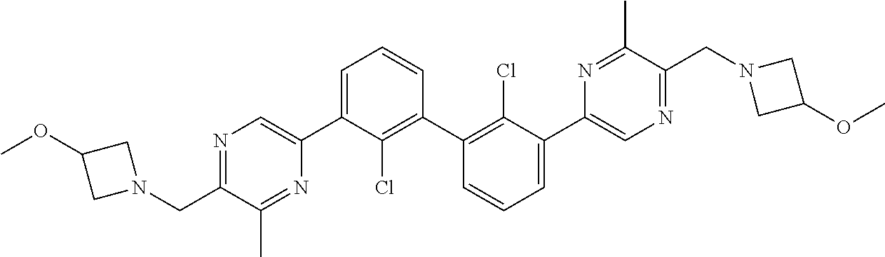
C1C(OC)CN1CC1=NC=C(C2=CC=CC(C3=C(Cl)C(C4=CN=C(CN5CC(OC)C5)C(C)=N4)=CC=C3)=C2Cl)N=C1C
